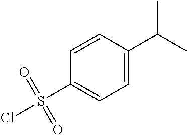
ClS(=O)(=O)C1=CC=C(C(C)C)C=C1
